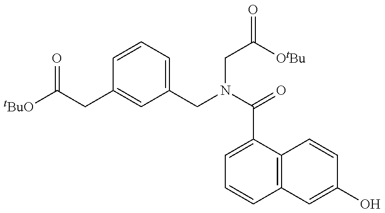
[tBuO]C(CC1=CC(CN(C(=O)C2=CC=CC3=C2C=CC(O)=C3)CC(=O)[OtBu])=CC=C1)=O
